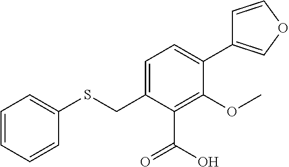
C1=CC=CC(SCC2=CC=C(C3=COC=C3)C(OC)=C2C(=O)O)=C1
